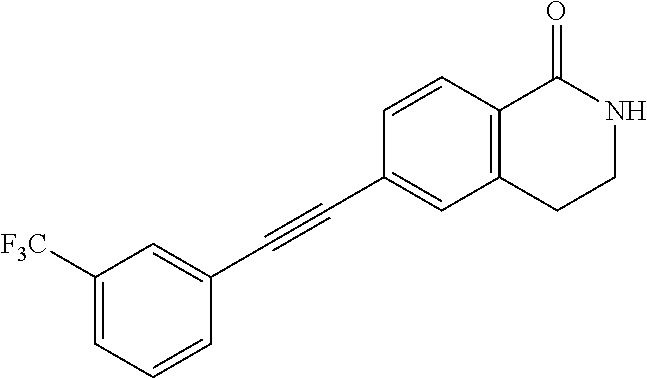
C1([F3C])=CC=CC(C#CC2=CC3=C(C=C2)C(=O)NCC3)=C1
